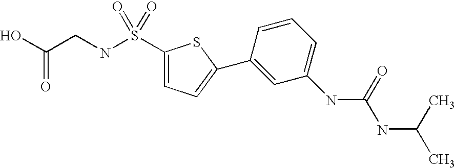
OC(CNS(C1=CC=C(C2=CC(NC(NC(C)C)=O)=CC=C2)S1)(=O)=O)=O
